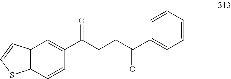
C12=C(C=CC(C(CCC(C3=CC=CC=C3)=O)=O)=C1)SC=C2
